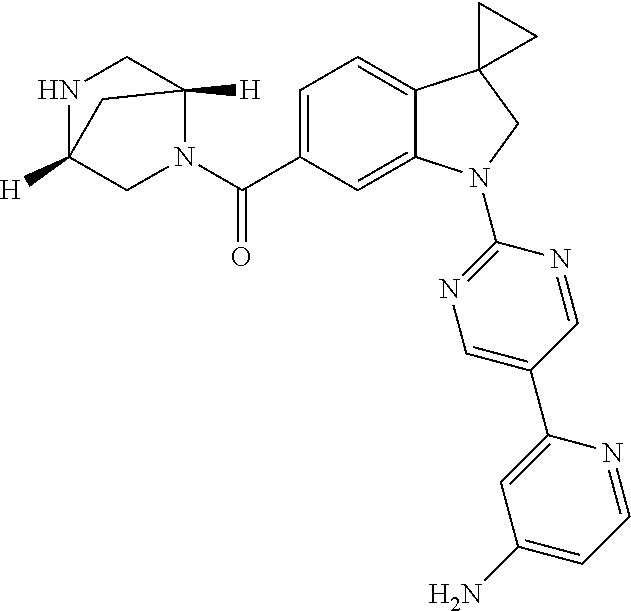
N1(C(C2=CC=C3C(=C2)N(C2=NC=C(C4=CC(N)=CC=N4)C=N2)CC32CC2)=O)C2([H])CNC([H])(C1)C2
